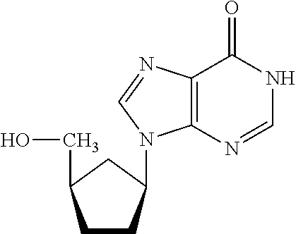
C1CC(N2C3=C(C(=O)NC=N3)N=C2)CC1CO
